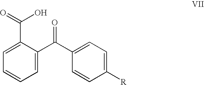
C1(C(=O)O)=CC=CC=C1C(C1=CC=C([R])C=C1)=O
